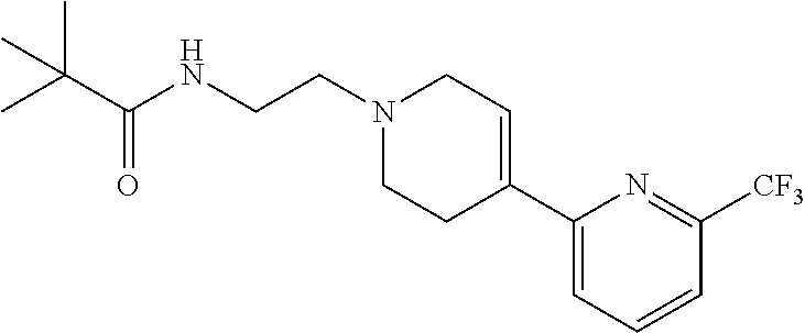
C1(C2=CCN(CCNC(C(C)(C)C)=O)CC2)=CC=CC([CF3])=N1
